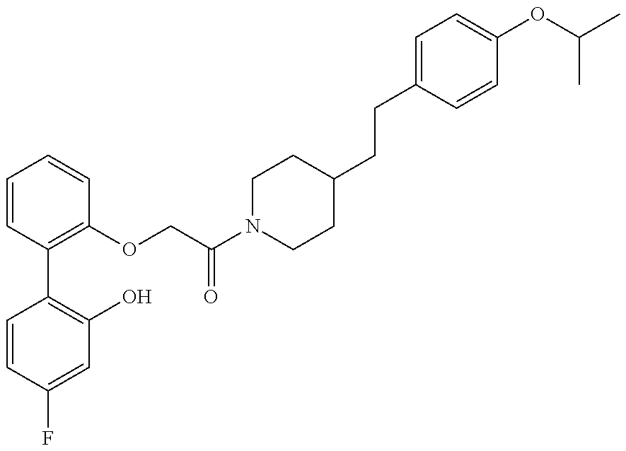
C1=CC(F)=CC(O)=C1C1=C(OCC(N2CCC(CCC3=CC=C(OC(C)C)C=C3)CC2)=O)C=CC=C1
